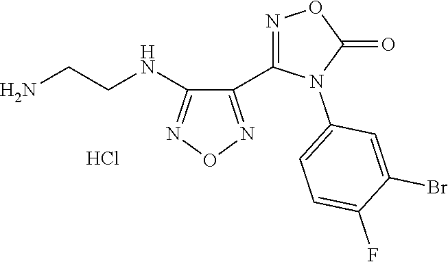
C1(C2=NOC(=O)N2C2=CC=C(F)C(Br)=C2)=NON=C1NCCN.Cl
